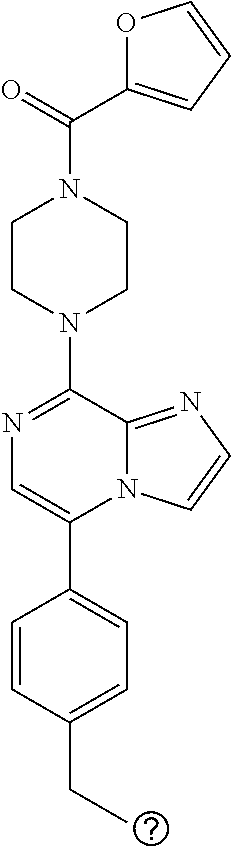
C(N1CCN(C2=NC=C(C3=CC=C(CC)C=C3)N3C2=NC=C3)CC1)(=O)C1=CC=CO1
